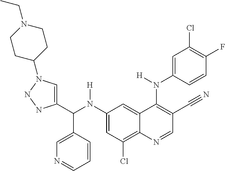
C1(N(C(C2=CN(C3CCN(CC)CC3)NN2)C2=CN=CC=C2)[H])=CC(Cl)=C2C(=C1)C(N(C1=CC(Cl)=C(F)C=C1)[H])=C(C#N)C=N2
